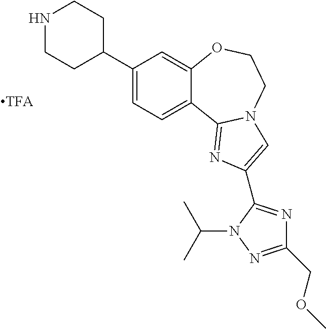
C12=CC(C3CCNCC3)=CC=C1C1=NC(C3=NC(COC)=NN3C(C)C)=CN1CCO2
